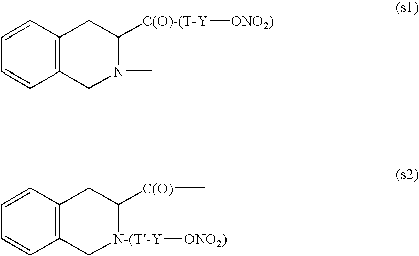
C12=C(C=CC=C1)CC([C(O)-(T-Y][ONO2)])N(C)C2.C12=C(C=CC=C1)CC([C(O)]C)[N-(T-Y]([ONO2)])C2
